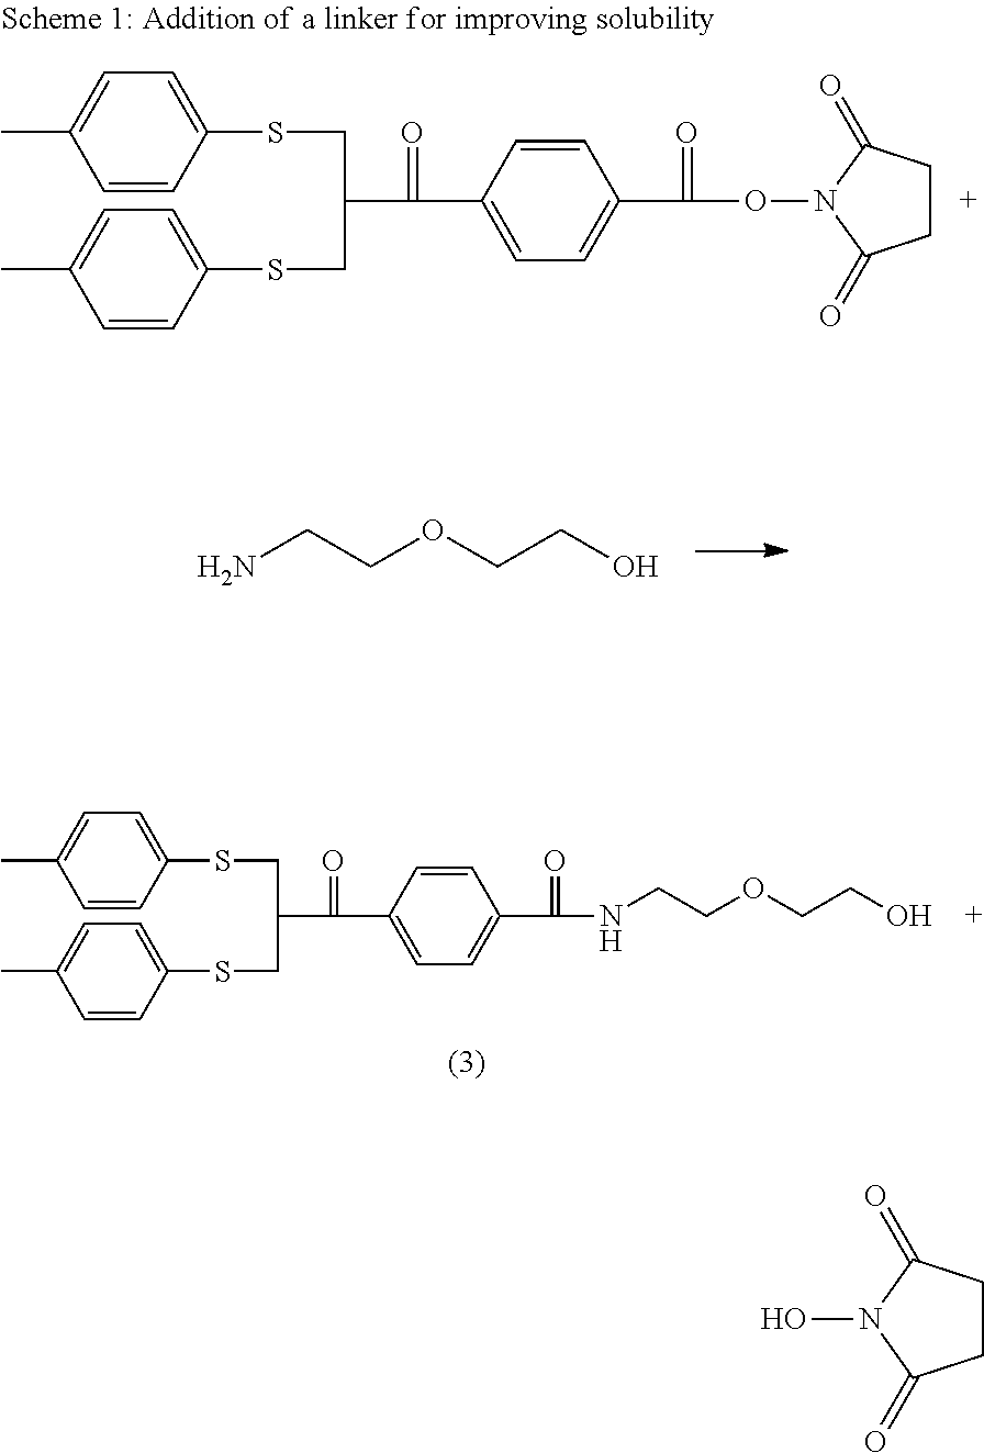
CC1=CC=C(SCC(CSC2=CC=C(C)C=C2)C(C2=CC=C(C(ON3C(=O)CCC3=O)=O)C=C2)=O)C=C1.NCCOCCO.CC1=CC=C(SCC(CSC2=CC=C(C)C=C2)C(C2=CC=C(C(=O)NCCOCCO)C=C2)=O)C=C1.ON1C(=O)CCC1=O
